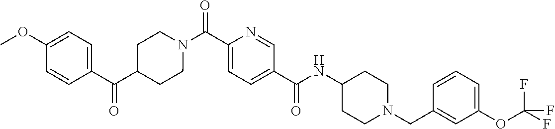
N(C(C1=CC=C(C(=O)N2CCC(C(C3=CC=C(OC)C=C3)=O)CC2)N=C1)=O)C1CCN(CC2=CC(OC(F)(F)F)=CC=C2)CC1
